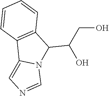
OCC(O)C1N2C(=CN=C2)C2=C1C=CC=C2
